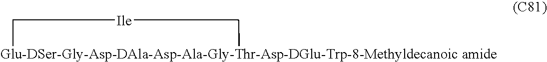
[Glu-DSer-Gly-Asp-DAla-Asp-Ala-Gly-Thr-Asp-DGlu-Trp-8-Methyldecanoic amide]1C[Ile]C1
